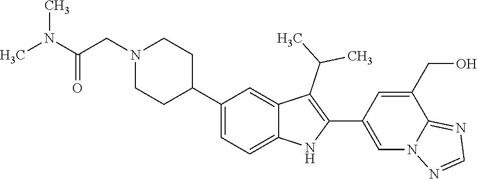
N1(CC(=O)N(C)C)CCC(C2=CC=C3C(=C2)C(C(C)C)=C(C2=CN4C(=NC=N4)C(CO)=C2)N3)CC1
